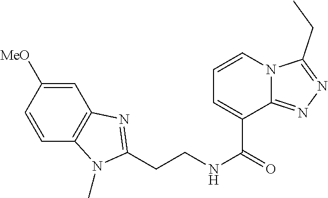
C(CNC(=O)C1=CC=CN2C1=NN=C2CC)C1=NC2=C(C=CC([MeO])=C2)N1C
